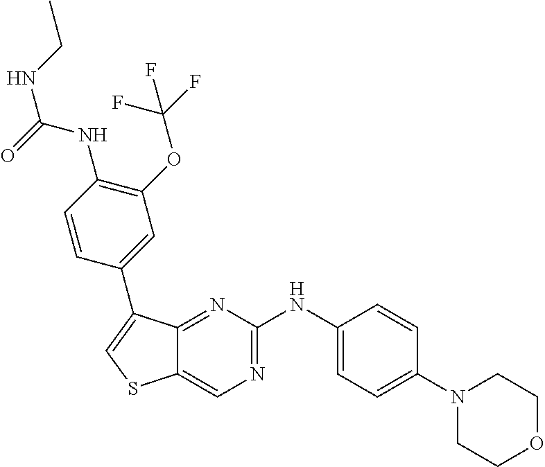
C1(N2CCOCC2)=CC=C(NC2=NC=C3C(=N2)C(C2=CC(OC(F)(F)F)=C(NC(=O)NCC)C=C2)=CS3)C=C1
